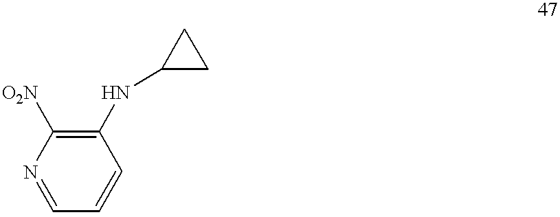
C1(NC2CC2)=C([O2N])N=CC=C1
